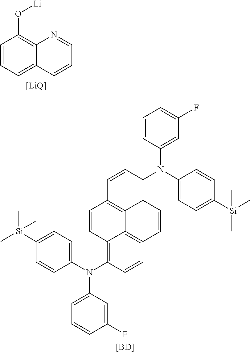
C1=CC=C2C(=C1O[Li])N=CC=C2.[[LiQ]].C12=C(N(C3=CC=C([Si](C)(C)C)C=C3)C3=CC=CC(F)=C3)C=CC3=C1C1=C(C=C2)C=CC(N(C2=CC=C([Si](C)(C)C)C=C2)C2=CC(F)=CC=C2)C1C=C3.[[BD]]
